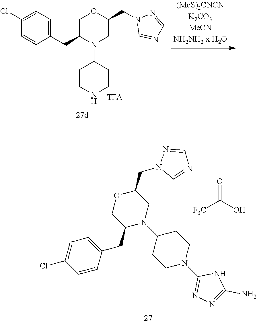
C1(CN2C=NC=N2)OCC(CC2=CC=C(Cl)C=C2)N(C2CCN(C3=NN=C(N)N3)CC2)C1.[F3C]C(O)=O.C1(Cl)=CC=C(CC2N(C3CCNCC3)CC(CN3C=NC=N3)OC2)C=C1
